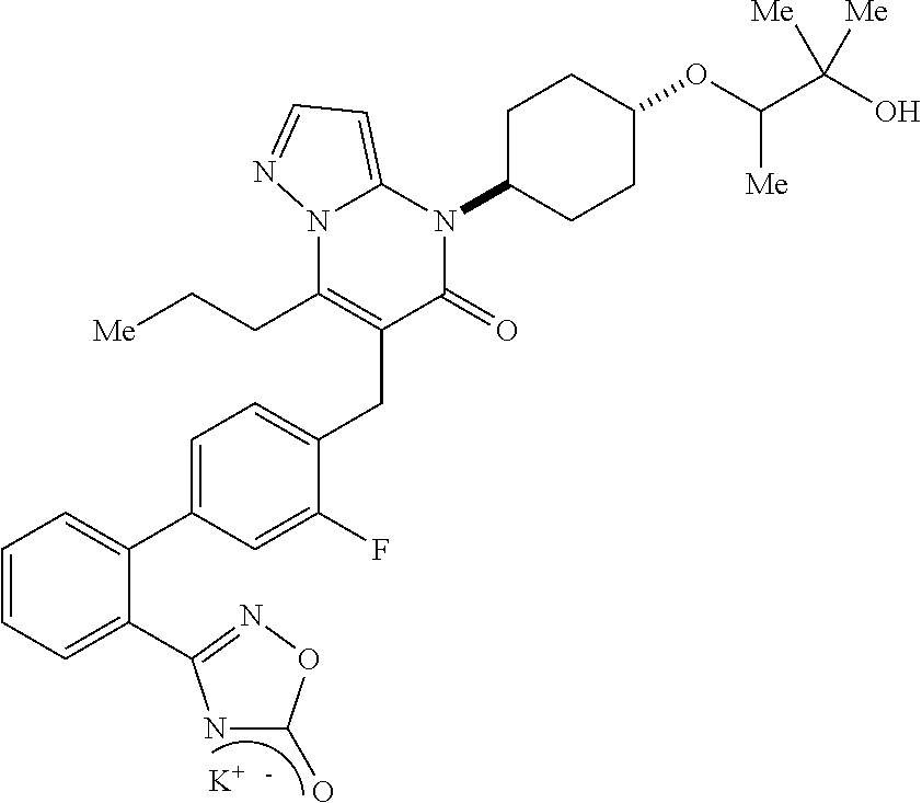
C1=CC=C(C2=NOC(O)N2)C(C2=CC=C(CC3=C(CC[Me])N4C(=CC=N4)N(C4CCC(OC(C(O)([Me])[Me])[Me])CC4)C3=O)C(F)=C2)=C1.[K].[-]
